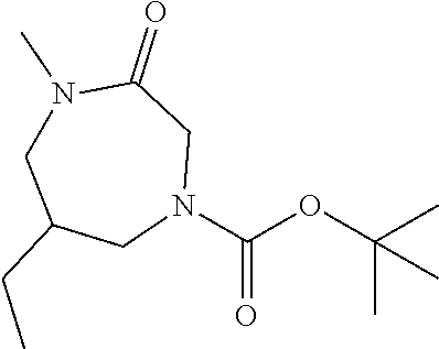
C(=O)(N1CC(=O)N(C)CC(CC)C1)OC(C)(C)C
